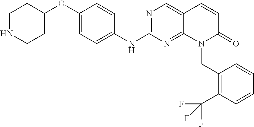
O(C1=CC=C(NC2=NC=C3C(=N2)N(CC2=C(C(F)(F)F)C=CC=C2)C(=O)C=C3)C=C1)C1CCNCC1
